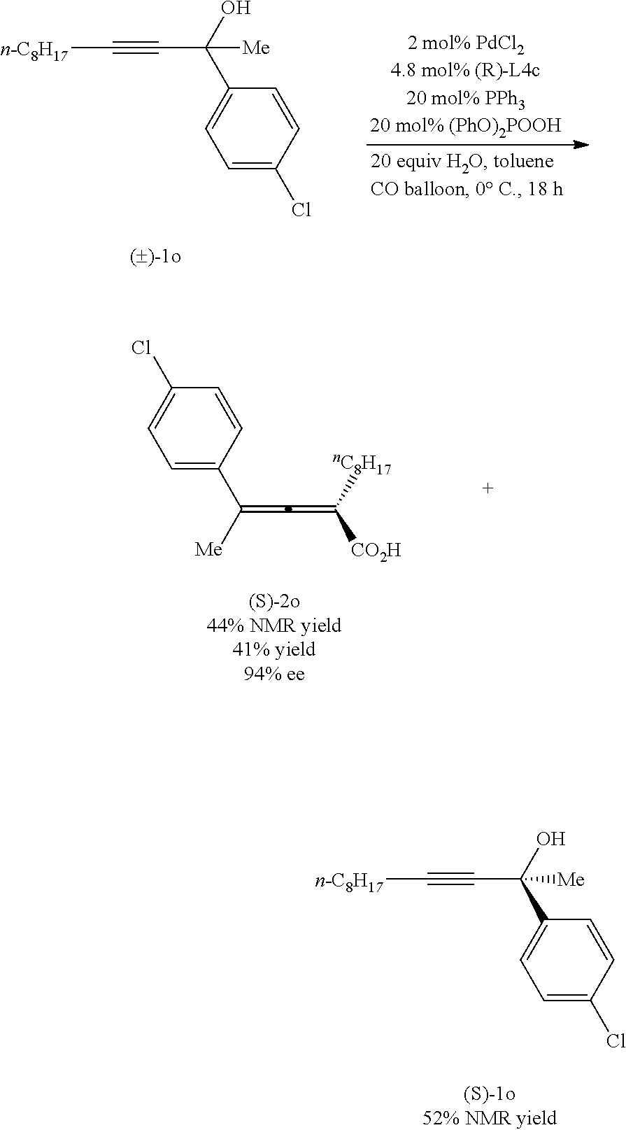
C1=C(C([Me])=C=C([nC8H17])[CO2H])C=CC(Cl)=C1.C1=C(Cl)C=CC(C(O)([Me])C#C[n-C8H17])=C1.C1=C(Cl)C=CC(C(O)([Me])C#C[n-C8H17])=C1
